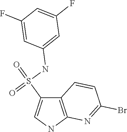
C12=C(NC=C1S(=O)(NC1=CC(F)=CC(F)=C1)=O)N=C(Br)C=C2
